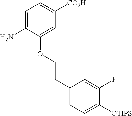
C1=C(N)C(OCCC2=CC=C([OTIPS])C(F)=C2)=CC([CO2H])=C1
